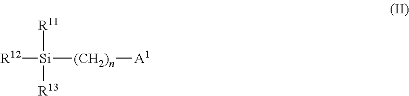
[R12][Si]([R11])([(CH2)n][A1])[R13]
